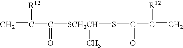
C=C([R12])C([SCH2CH](C)SC(=O)C(=C)[R12])=O
